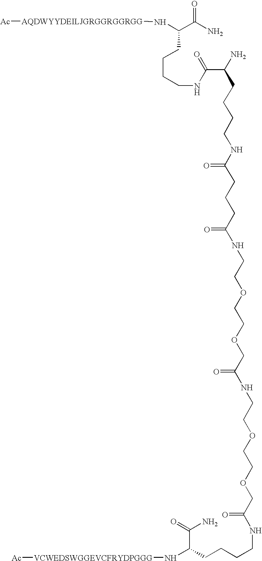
N([AQDWYYDEILJGRGGRGGRGG][Ac])C(C(N)=O)CCCCNC(C(CCCCNC(CCCC(NCCOCCOCC(=O)NCCOCCOCC(NCCCCC(N[VCWEDSWGGEVCFRYDPGGG][Ac])C(=O)N)=O)=O)=O)N)=O
